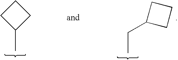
C1CC(C)C1.C(C)C1CCC1
